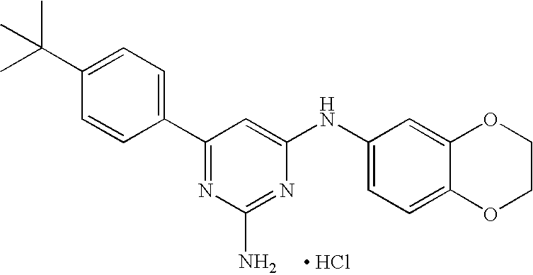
C1=C(C(C)(C)C)C=CC(C2=NC(N)=NC(NC3=CC=C4C(=C3)OCCO4)=C2)=C1.[ HCl]
